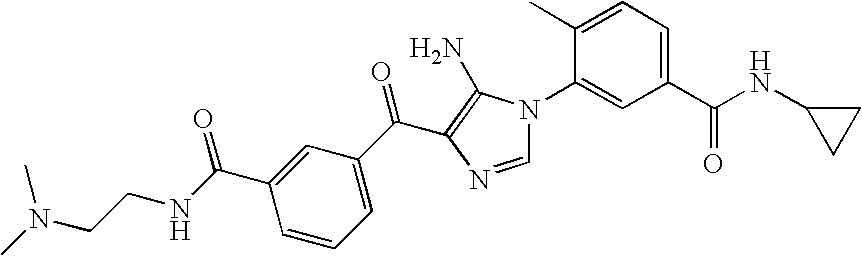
C1(C)=CC=C(C(NC2CC2)=O)C=C1N1C=NC(C(C2=CC=CC(C(NCCN(C)C)=O)=C2)=O)=C1N
